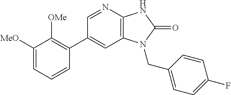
C1(C2=C([OMe])C([MeO])=CC=C2)=CC2=C(N=C1)NC(=O)N2CC1=CC=C(F)C=C1
